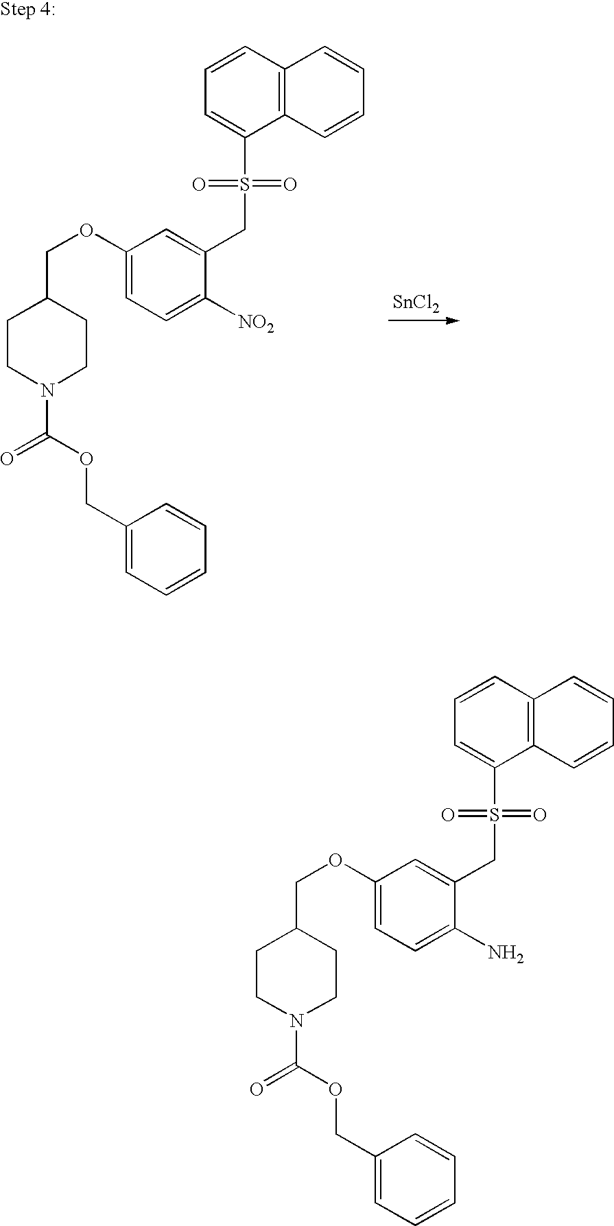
[SnCl2].C1(OCC2CCN(C(=O)OCC3=CC=CC=C3)CC2)=CC=C([NO2])C(CS(C2=CC=CC3=C2C=CC=C3)(=O)=O)=C1.C1(OCC2CCN(C(=O)OCC3=CC=CC=C3)CC2)=CC=C(N)C(CS(C2=CC=CC3=C2C=CC=C3)(=O)=O)=C1
